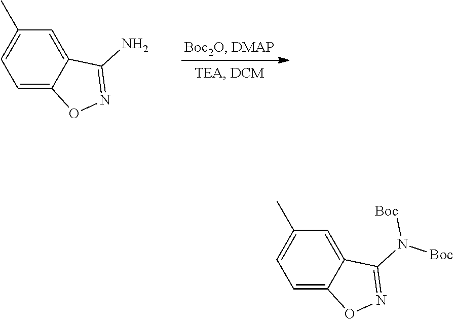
C1=C2C(=CC=C1C)ON=C2N.C1=C2C(=CC=C1C)ON=C2N([Boc])[Boc]
